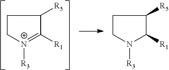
C1C[N+]([R3])=C([R1])C1[R5].C1CN([R3])C([R1])C1[R5]
